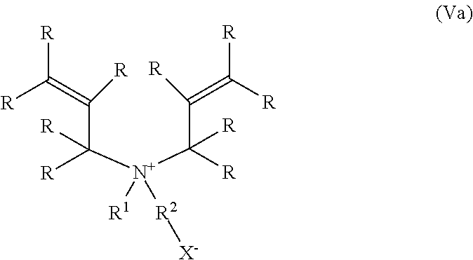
[R]C(=C([R])C([N+](C(C(=C([R])[R])[R])([R])[R])([R1])[R2][X-])([R])[R])[R]
